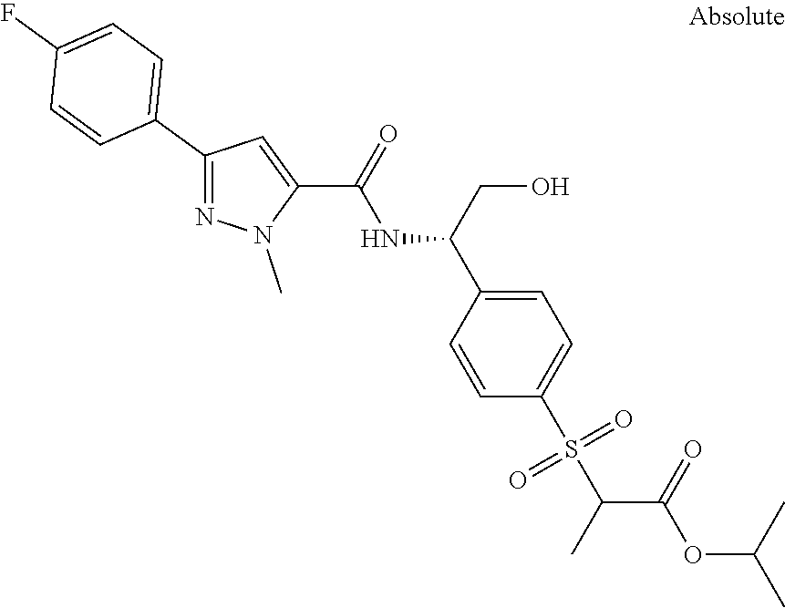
C1(C2=CC=C(F)C=C2)=NN(C)C(C(=O)NC(C2=CC=C(S(C(C(OC(C)C)=O)C)(=O)=O)C=C2)CO)=C1
